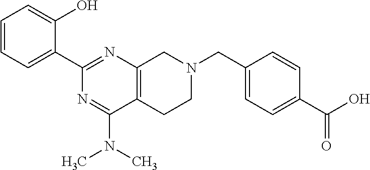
C1=CC=C(C2=NC3=C(C(N(C)C)=N2)CCN(CC2=CC=C(C(O)=O)C=C2)C3)C(O)=C1
